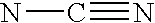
C(#N)N
